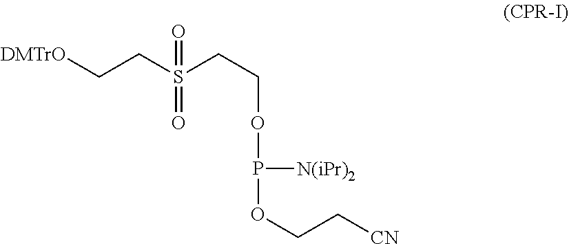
[DMTrO]CCS(CCOP(OCC[CN])[N(iPr)2])(=O)=O
